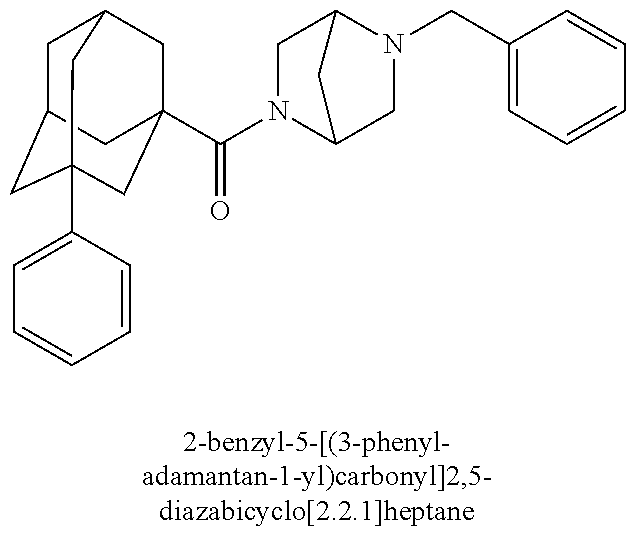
C1C2CC3(C4=CC=CC=C4)CC(C(N4C5CN(CC6=CC=CC=C6)C(C4)C5)=O)(CC1C3)C2
